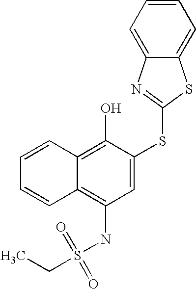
C1=CC=CC2=C(O)C(SC3=NC4=CC=CC=C4S3)=CC(NS(CC)(=O)=O)=C12
